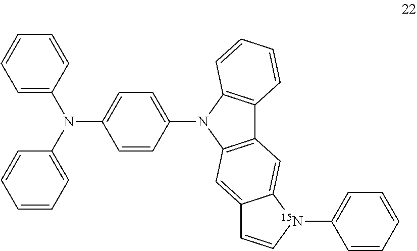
C1=C(N(C2=CC=C(N3C4=C(C5=C3C=CC=C5)C=C3C(=C4)C=C[15N]3C3=CC=CC=C3)C=C2)C2=CC=CC=C2)C=CC=C1
